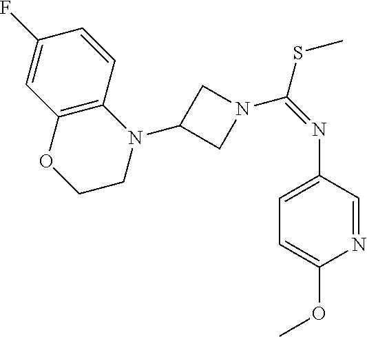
C1=CC2=C(C=C1F)OCCN2C1CN(C(=NC2=CC=C(OC)N=C2)SC)C1
